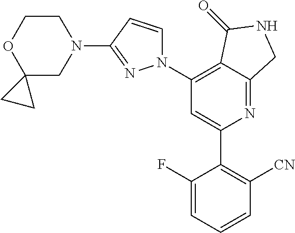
C1(N2C=CC(N3CCOC4(C3)CC4)=N2)=C2C(=NC(C3=C([CN])C=CC=C3F)=C1)CNC2=O
